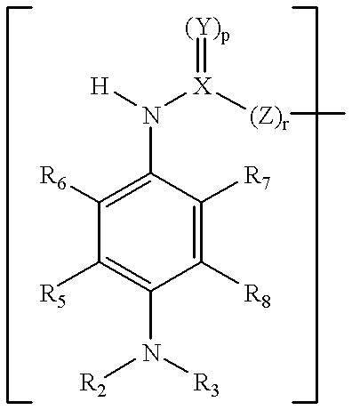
C1([R6])=C(N([H])[X]([(Z)r]C)=[(Y)p])C([R7])=C([R8])C(N([R2])[R3])=C1[R5]
